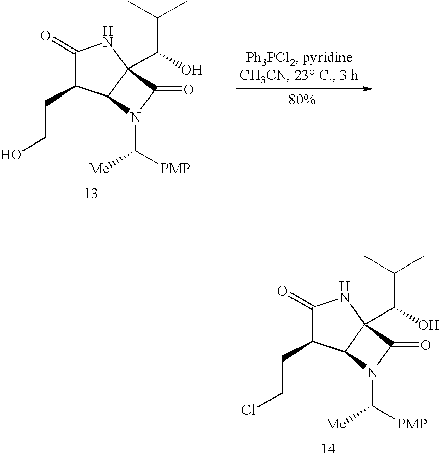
C(C(O)C12C(C(CCCl)C(=O)N1)N(C([PMP])[Me])C2=O)(C)C.C(C(O)C12C(C(CCO)C(=O)N1)N(C([PMP])[Me])C2=O)(C)C
